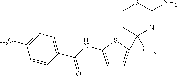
C1=CC(C(=O)NC2=CC=C(C3(C)CCSC(N)=N3)S2)=CC=C1C
